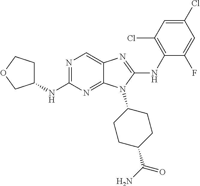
N1=C(NC2CCOC2)N=C2C(=C1)N=C(NC1=C(Cl)C=C(Cl)C=C1F)N2C1CCC(C(N)=O)CC1
